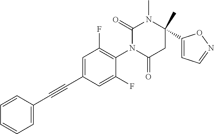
C1=C(C#CC2=CC=CC=C2)C=C(F)C(N2C(=O)CC(C)(C3=CC=NO3)N(C)C2=O)=C1F
